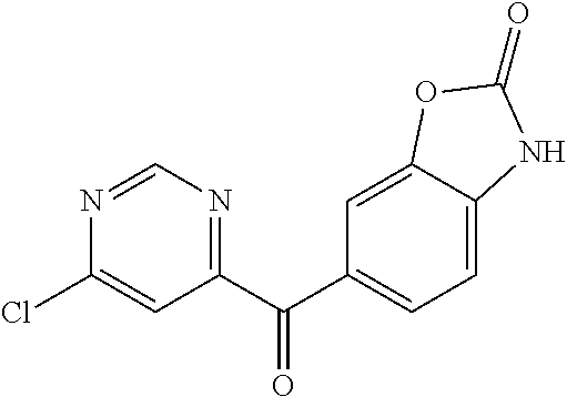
C1(C(C2=CC=C3C(=C2)OC(=O)N3)=O)=NC=NC(Cl)=C1
